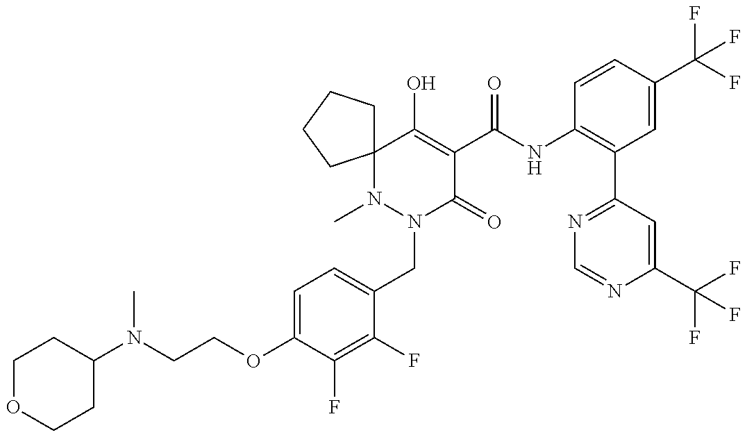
N1(C)N(CC2=CC=C(OCCN(C)C3CCOCC3)C(F)=C2F)C(=O)C(C(NC2=C(C3=NC=NC(C(F)(F)F)=C3)C=C(C(F)(F)F)C=C2)=O)=C(O)C12CCCC2
